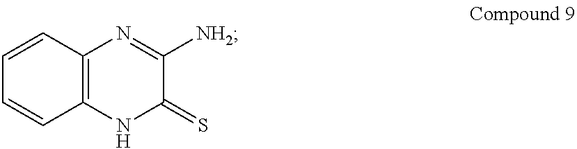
C1=CC2=C(C=C1)N=C([NH2])C(=S)N2
